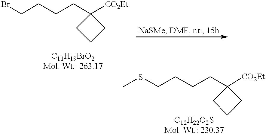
C1CCC1([CO2Et])CCCCSC.C1CCC1([CO2Et])CCCCBr
